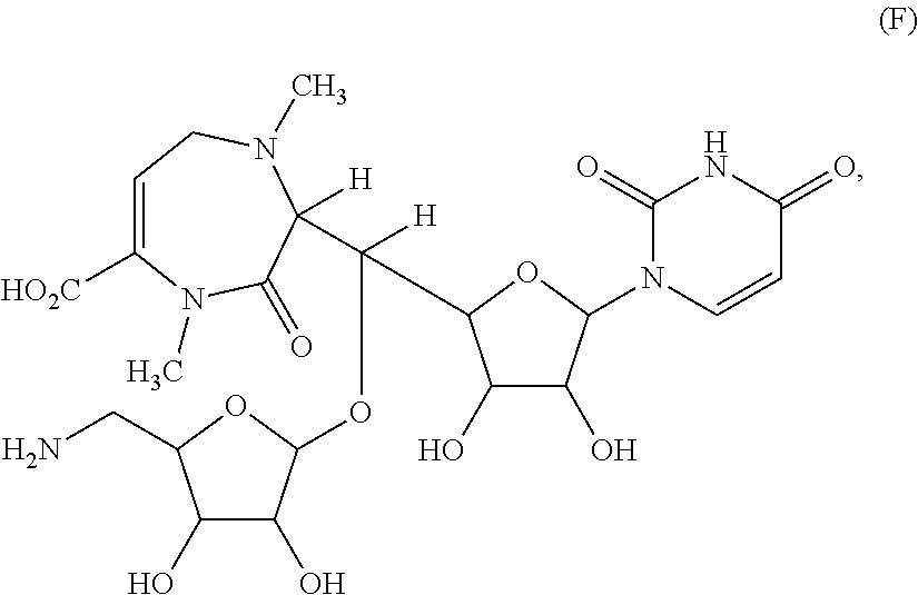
C1=C([HO2C])N(C)C(=O)C([H])(C(OC2C(O)C(O)C(CN)O2)([H])C2C(O)C(O)C(N3C=CC(=O)NC3=O)O2)N(C)C1
